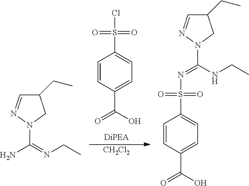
C1=CC(C(O)=O)=CC=C1S(=O)(=O)Cl.[CH2Cl2].C1=NN(C(=NCC)N)CC1CC.C1=CC(C(O)=O)=CC=C1S(=O)(=O)N=C(NCC)N1CC(CC)C=N1
